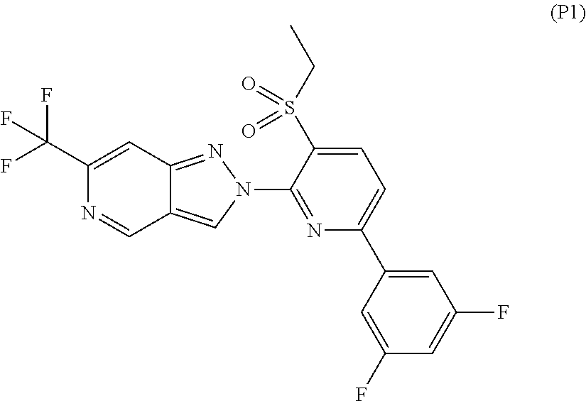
C1=C(S(CC)(=O)=O)C(N2N=C3C(=C2)C=NC(C(F)(F)F)=C3)=NC(C2=CC(F)=CC(F)=C2)=C1
